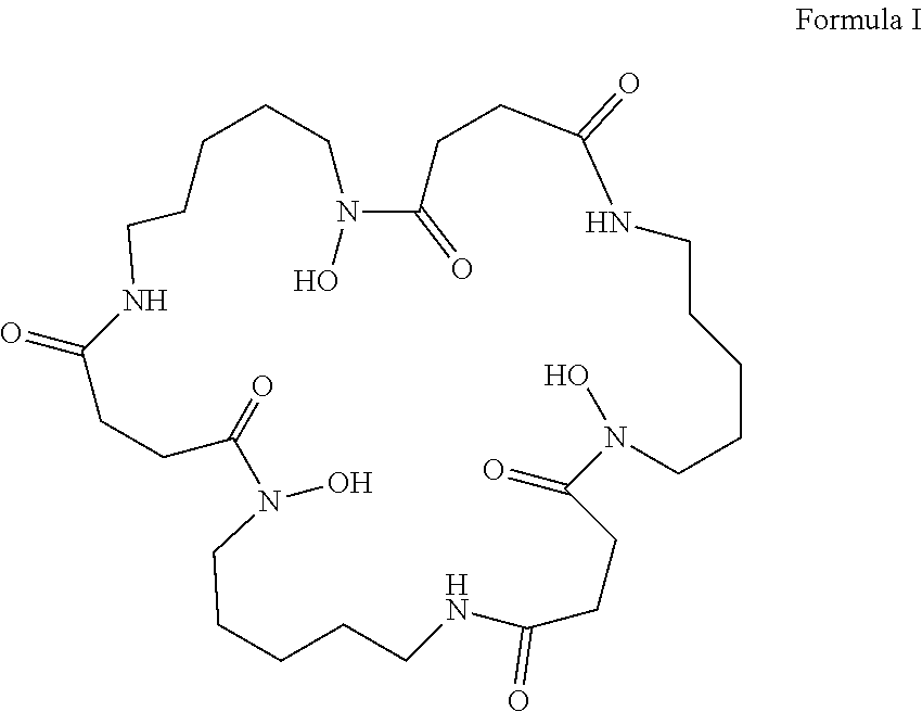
N1(O)C(=O)CCC(=O)NCCCCCN(O)C(=O)CCC(=O)NCCCCCN(O)C(=O)CCC(=O)NCCCCC1
